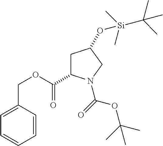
C1=C(COC(=O)C2CC(O[Si](C(C)(C)C)(C)C)CN2C(=O)OC(C)(C)C)C=CC=C1
